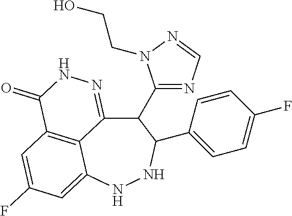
C12=C3C=C(F)C=C1NNC(C1=CC=C(F)C=C1)C(C1=NC=NN1CCO)C2=NNC3=O
